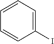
C1=CC=CC(I)=C1
